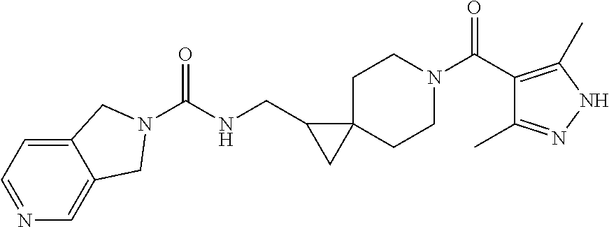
N1=CC=C2C(=C1)CN(C(=O)NCC1CC13CCN(C(=O)C1=C(C)NN=C1C)CC3)C2
